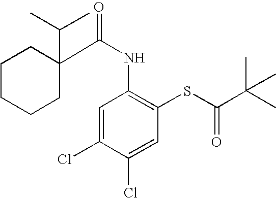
C(NC1=C(SC(=O)C(C)(C)C)C=C(Cl)C(Cl)=C1)(=O)C1(C(C)C)CCCCC1
